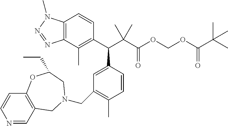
N1=CC2=C(C=C1)OC(CC)CN(CC1=C(C)C=CC(C(C3=C(C)C4=C(C=C3)N(C)N=N4)C(C(OCOC(C(C)(C)C)=O)=O)(C)C)=C1)C2
